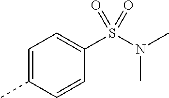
C1=C(C)C=CC(S(N(C)C)(=O)=O)=C1
